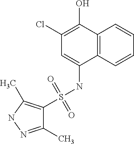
C12=C(C=CC=C1)C(NS(C1=C(C)NN=C1C)(=O)=O)=CC(Cl)=C2O
